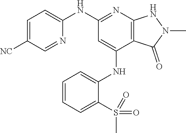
C1(NC2=NC3=C(C(NC4=CC=CC=C4S(C)(=O)=O)=C2)C(=O)N(C)N3)=CC=C([NC])C=N1
